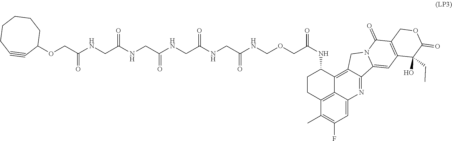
C(CNC(CNC(COC1CCCCCC#C1)=O)=O)(NCC(NCC(NCOCC(NC1CCC2=C3C1=C1C(=NC3=CC(F)=C2C)C2=CC3=C(C(=O)N2C1)COC(=O)C3(O)CC)=O)=O)=O)=O
